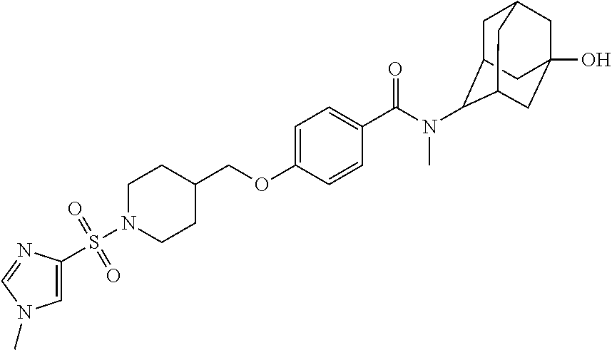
S(N1CCC(COC2=CC=C(C(N(C)C3C4CC5CC(O)(CC3C5)C4)=O)C=C2)CC1)(C1=CN(C)C=N1)(=O)=O
